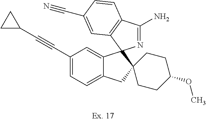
C(C1=CC=C2C(=C1)C1(N=C(N)C3=C1C=C(C#N)C=C3)C1(C2)CCC(OC)CC1)#CC1CC1
